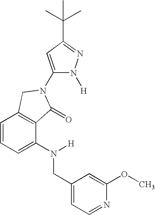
C1=CC=C(N(CC2=CC=NC(OC)=C2)[H])C2=C1CN(C1=CC(C(C)(C)C)=NN1[H])C2=O
